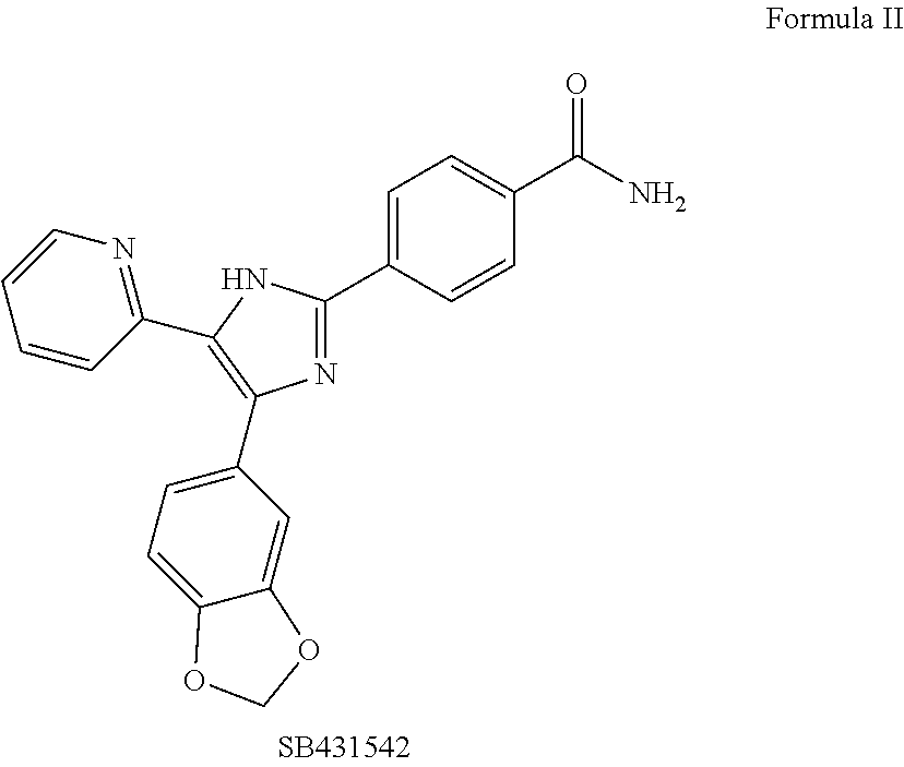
C1=CC(C2=C(C3=CC=C4C(=C3)OCO4)N=C(C3=CC=C(C(N)=O)C=C3)N2)=NC=C1
